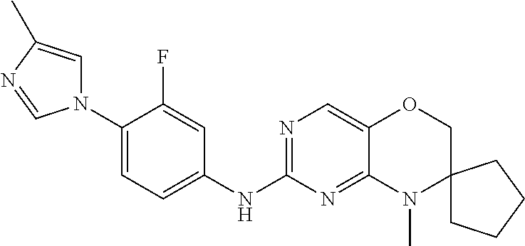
N1(C2=CC=C(NC3=NC=C4C(=N3)N(C)C3(CO4)CCCC3)C=C2F)C=C(C)N=C1
